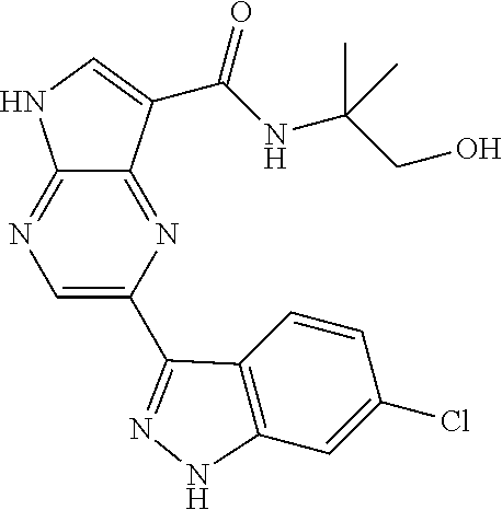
C1=C(C2=NNC3=C2C=CC(Cl)=C3)N=C2C(=N1)NC=C2C(NC(CO)(C)C)=O
